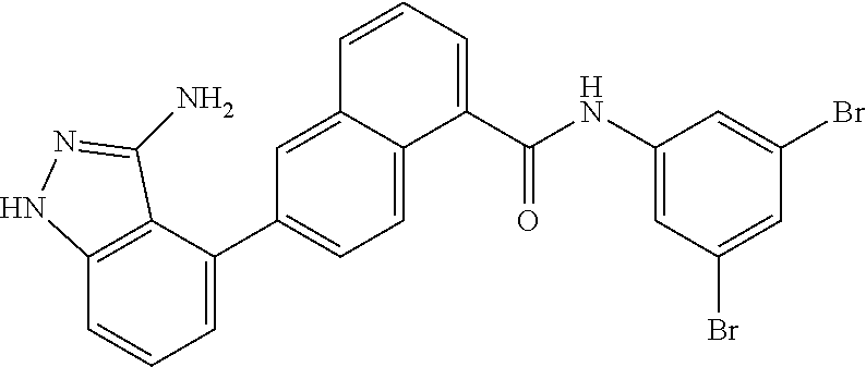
C12=C(C(C3=CC=C4C(=C3)C=CC=C4C(NC3=CC(Br)=CC(Br)=C3)=O)=CC=C1)C(N)=NN2
